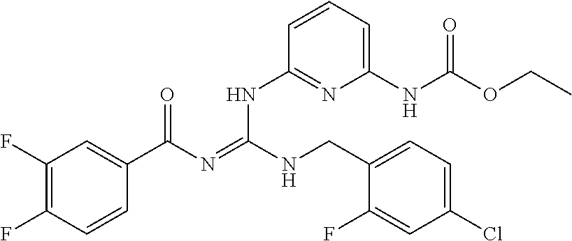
C1(F)=C(F)C=CC(C(N=C(NCC2=CC=C(Cl)C=C2F)NC2=NC(NC(OCC)=O)=CC=C2)=O)=C1
